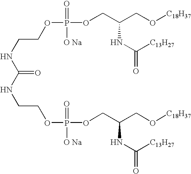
C(NC(=O)NCCOP([O Na])(=O)OCC(CO[C18H37])NC(=O)[C13H27])COP(=O)([O Na])OCC(CO[C18H37])NC([C13H27])=O
